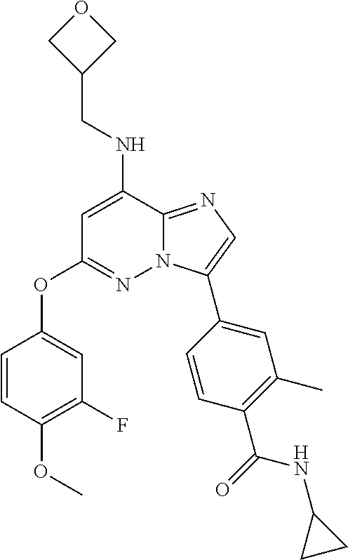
C1=C(NCC2COC2)C2=NC=C(C3=CC(C)=C(C(NC4CC4)=O)C=C3)N2N=C1OC1=CC(F)=C(OC)C=C1
